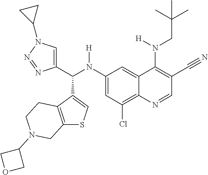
C1(N(C(C2=CN(C3CC3)N=N2)C2=CSC3=C2CCN(C2COC2)C3)[H])=CC(Cl)=C2C(=C1)C(N(CC(C)(C)C)[H])=C(C#N)C=N2
